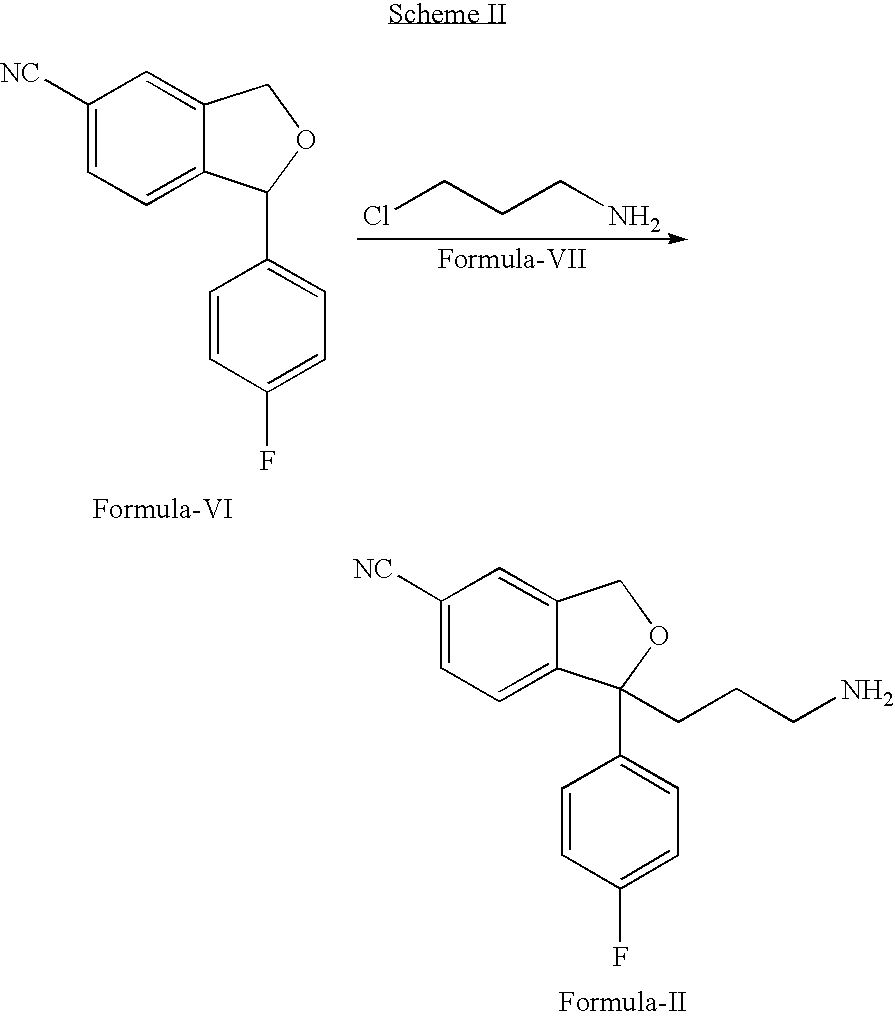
ClCCCN.C1([NC])=CC=C2C(=C1)COC2C1=CC=C(F)C=C1.C1([NC])=CC=C2C(=C1)COC2(C1=CC=C(F)C=C1)CCCN
